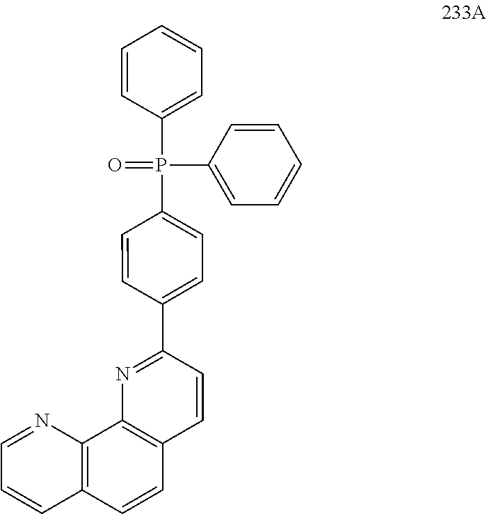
C1(C2=NC3=C(C=C2)C=CC2=C3N=CC=C2)=CC=C(P(C2=CC=CC=C2)(=O)C2=CC=CC=C2)C=C1
